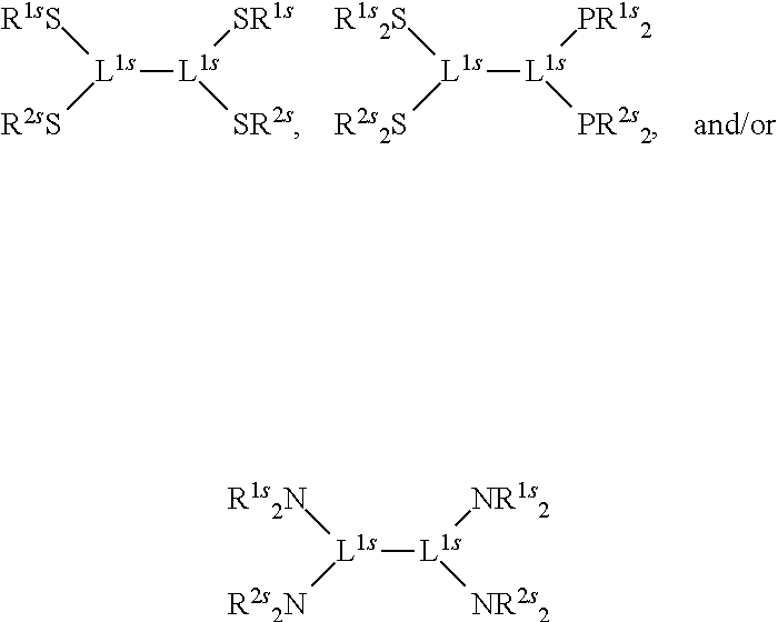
[L1s]([L1s]([SR2s])[SR1s])([R2sS])[R1sS].[L1s]([L1s]([PR2s2])[PR1s2])([R2s2S])[R1s2S].[L1s]([L1s]([NR2s2])[NR1s2])([R2s2N])[R1s2N]
